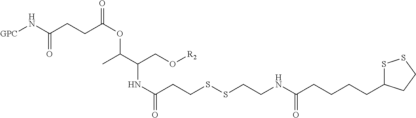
S1C(CCCCC(NCCSSCCC(NC(CO[R2])C(C)OC(CCC(N[GPC])=O)=O)=O)=O)CCS1
